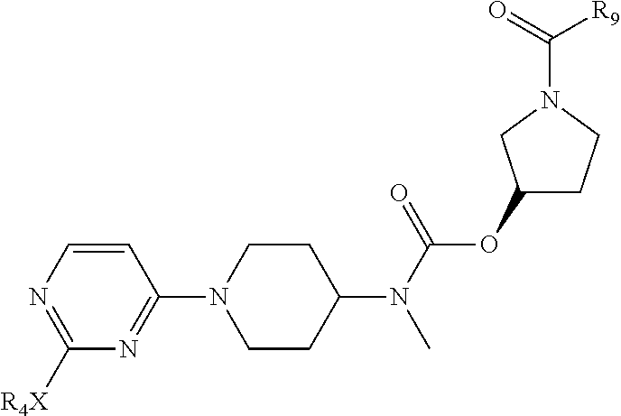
C1=CN=C([R4X])N=C1N1CCC(N(C(=O)OC2CCN(C(=O)[R9])C2)C)CC1
